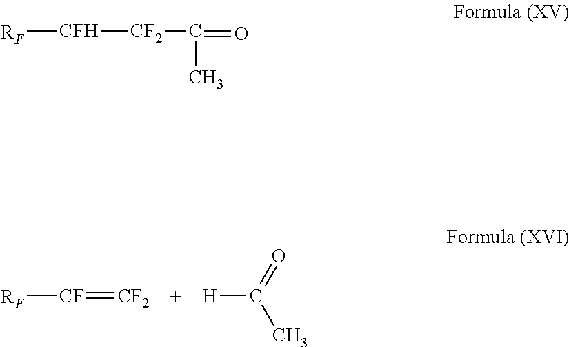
[RF][CF]=[CF2].[H]C(=O)C.[RF][CFH][CF2]C(=O)C
